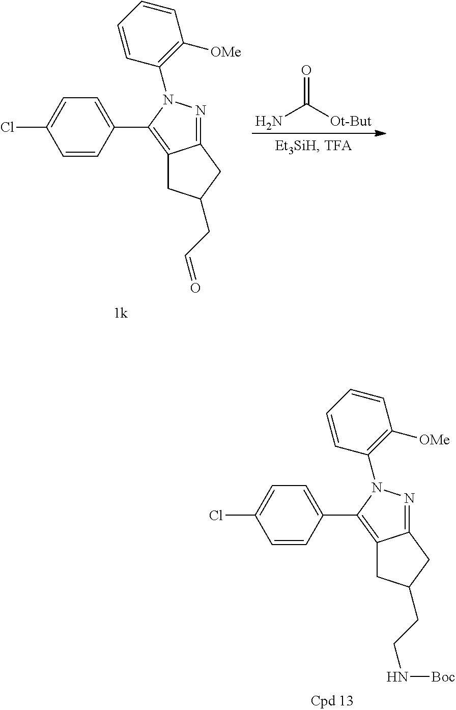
C1=C(C2=C3C(=NN2C2=C([OMe])C=CC=C2)CC(CCN[Boc])C3)C=CC(Cl)=C1.C1=C(C2=C3C(=NN2C2=C([OMe])C=CC=C2)CC(CC=O)C3)C=CC(Cl)=C1.NC([Ot-But])=O
